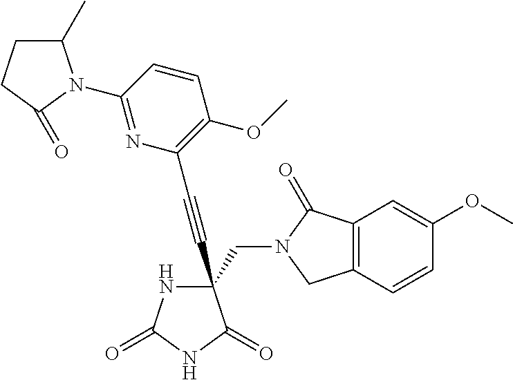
N1C(=O)NC(=O)C1(C#CC1=C(OC)C=CC(N2C(C)CCC2=O)=N1)CN1C(=O)C2=C(C1)C=CC(OC)=C2
